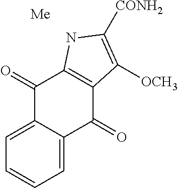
C1=C2C(=CC=C1)C(=O)C1=C(C2=O)C([OCH3])=C([CONH2])N1.[Me]
